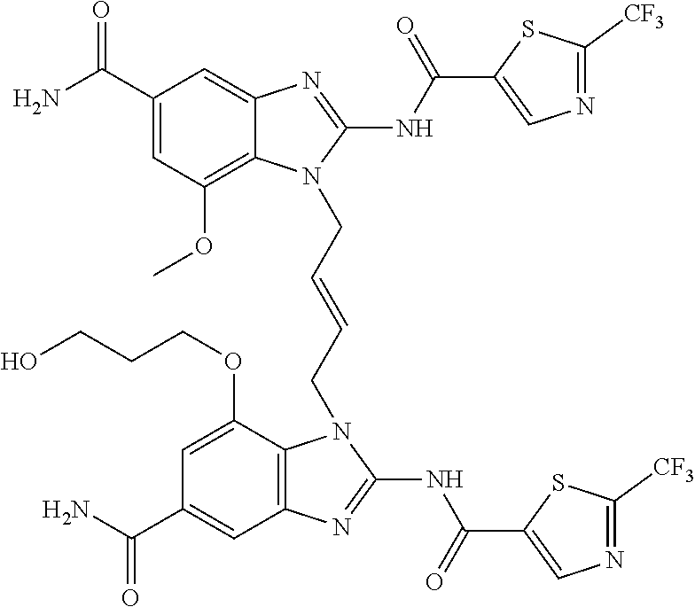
NC(C1=CC(OC)=C2C(=C1)N=C(NC(=O)C1=CN=C([CF3])S1)N2CC=CCN1C2=C(C=C(C(N)=O)C=C2OCCCO)N=C1NC(=O)C1=CN=C([CF3])S1)=O
